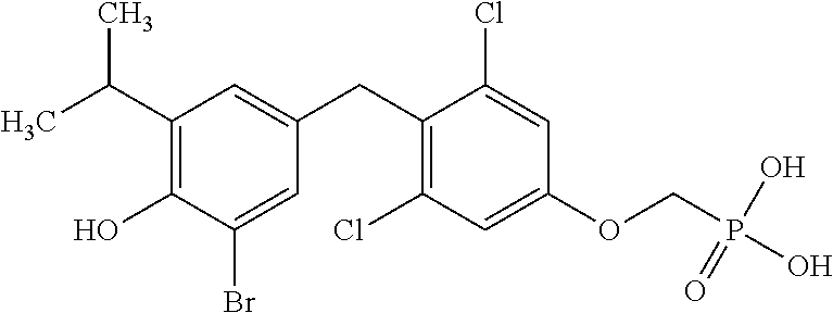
C1=C(CC2=C(Cl)C=C(OCP(O)(=O)O)C=C2Cl)C=C(Br)C(O)=C1C(C)C
